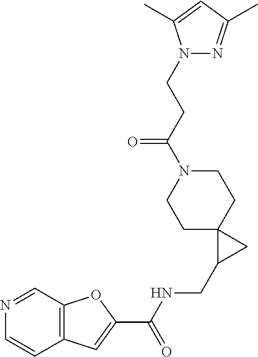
C12=C(C=NC=C1)OC(C(NCC1CC13CCN(C(CCN1N=C(C)C=C1C)=O)CC3)=O)=C2
